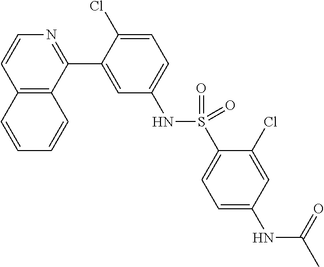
C12=C(C(C3=CC(NS(C4=CC=C(NC(C)=O)C=C4Cl)(=O)=O)=CC=C3Cl)=NC=C1)C=CC=C2
